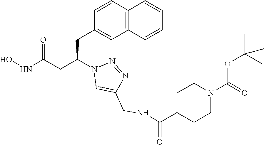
C1(CC(CC(NO)=O)N2C=C(CNC(C3CCN(C(=O)OC(C)(C)C)CC3)=O)N=N2)=CC2=C(C=C1)C=CC=C2
